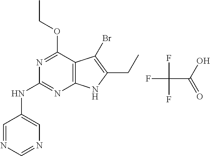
C12=C(C(OCC)=NC(NC3=CN=CN=C3)=N1)C(Br)=C(CC)N2.C(C(F)(F)F)(=O)O
